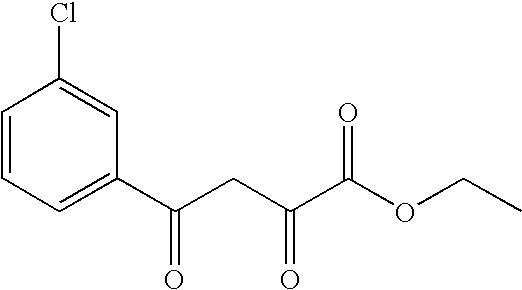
C1=CC=C(C(CC(C(OCC)=O)=O)=O)C=C1Cl
